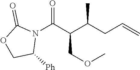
C(C=C)C(C(COC)C(N1C(=O)OCC1[Ph])=O)C
